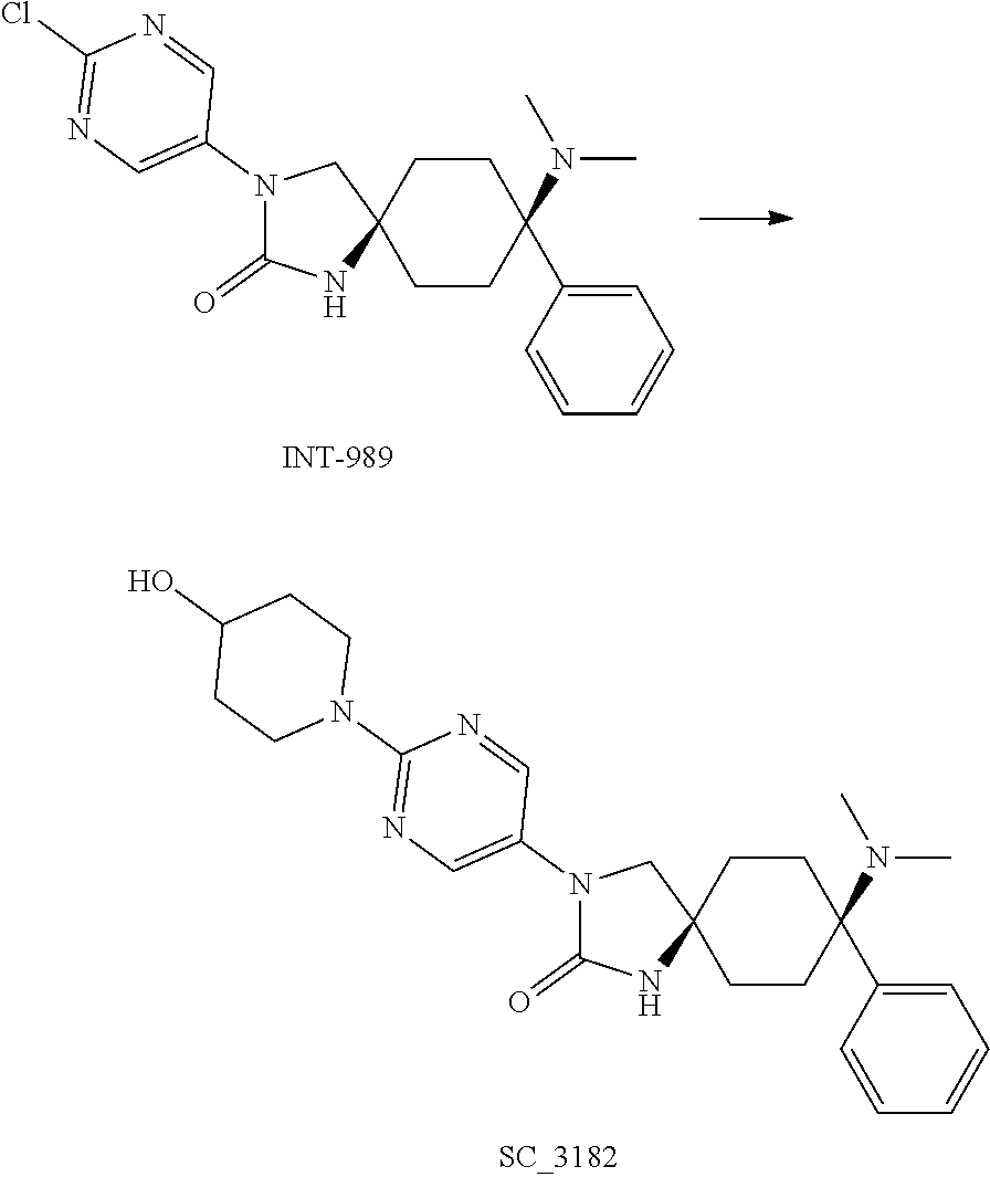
N1(C2=CN=C(N3CCC(O)CC3)N=C2)C(=O)NC2(C1)CCC(N(C)C)(C1=CC=CC=C1)CC2.N1(C2=CN=C(Cl)N=C2)C(=O)NC2(C1)CCC(N(C)C)(C1=CC=CC=C1)CC2
